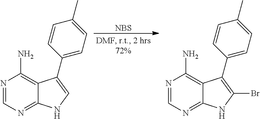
N1=CN=C2C(=C1N)C(C1=CC=C(C)C=C1)=CN2.N1=CN=C2C(=C1N)C(C1=CC=C(C)C=C1)=C(Br)N2.[NBS]
